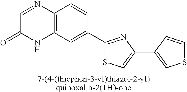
C1=NC2=C(NC1=O)C=C(C1=NC(C3=CSC=C3)=CS1)C=C2
